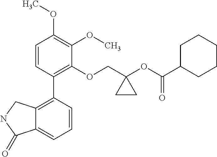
C1=CC(C2=C3C(=CC=C2)C(=O)NC3)=C(OCC2(OC(C3CCCCC3)=O)CC2)C(OC)=C1OC
